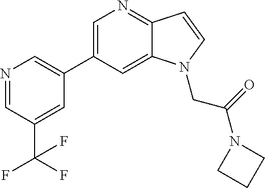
C1=C(C2=CN=CC(C(F)(F)F)=C2)C=C2C(=N1)C=CN2CC(N1CCC1)=O
